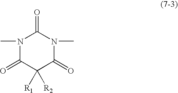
N1(C)C(=O)C([R1])([R2])C(=O)N(C)C1=O
